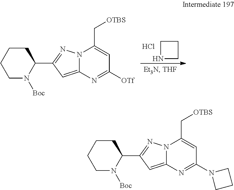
C1CNC1.Cl.C1CCCN([Boc])C1C1=NN2C(=C1)N=C([OTf])C=C2C[OTBS].C1CCCN([Boc])C1C1=NN2C(=C1)N=C(N1CCC1)C=C2C[OTBS]
